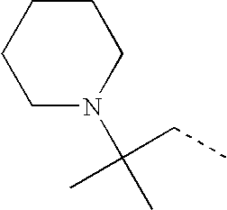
C1CCCN(C(C)(CC)C)C1
